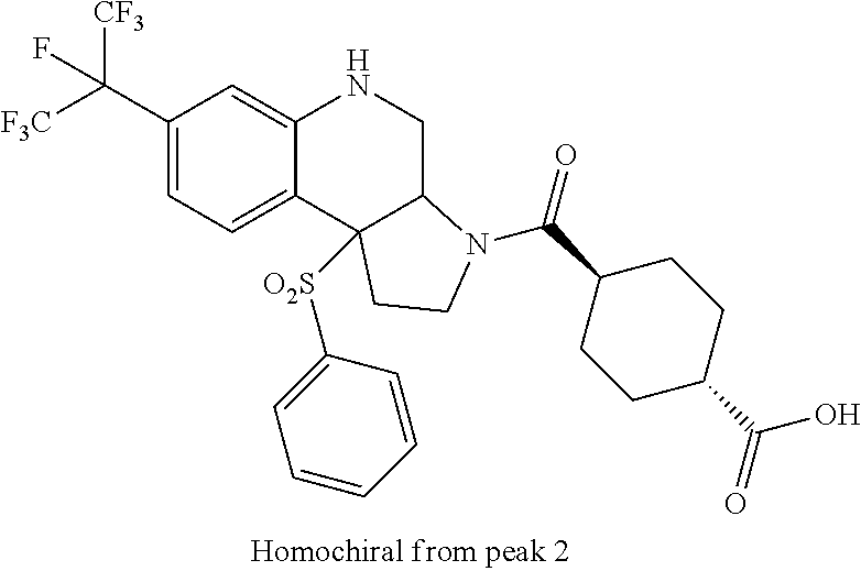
C1(C([CF3])([F3C])F)=CC=C2C(=C1)NCC1C2([O2S]C2=CC=CC=C2)CCN1C(C1CCC(C(=O)O)CC1)=O
